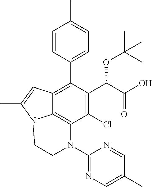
C1(Cl)=C(C(C(O)=O)OC(C)(C)C)C(C2=CC=C(C)C=C2)=C2C3=C1N(C1=NC=C(C)C=N1)CCN3C(C)=C2
